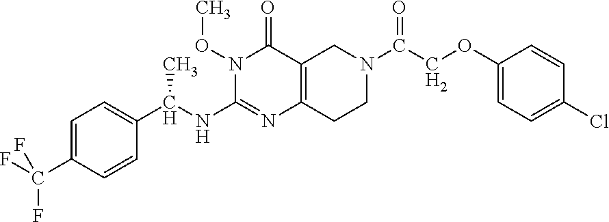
C1=C(C(F)(F)F)C=CC(C(C)NC2=NC3=C(C(=O)N2OC)CN(C(=O)COC2=CC=C(Cl)C=C2)CC3)=C1
